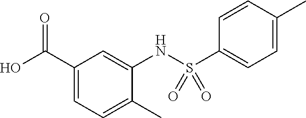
O=C(C1=CC=C(C)C(NS(C2=CC=C(C)C=C2)(=O)=O)=C1)O
